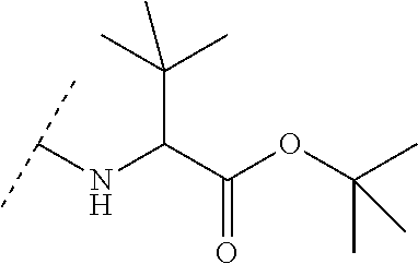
C(C(C(OC(C)(C)C)=O)NC(C)C)(C)(C)C
